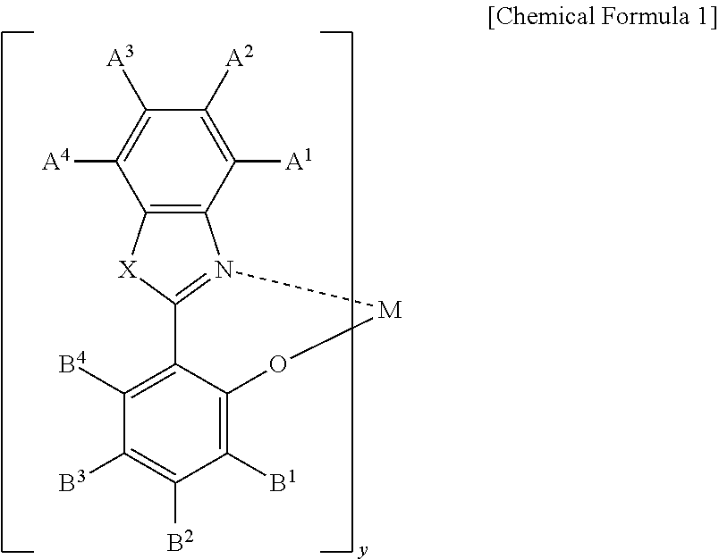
C1([A2])=C([A1])C2=C(C([A4])=C1[A3])[X]C1=N2[M]OC2=C([B1])C([B2])=C([B3])C([B4])=C12
